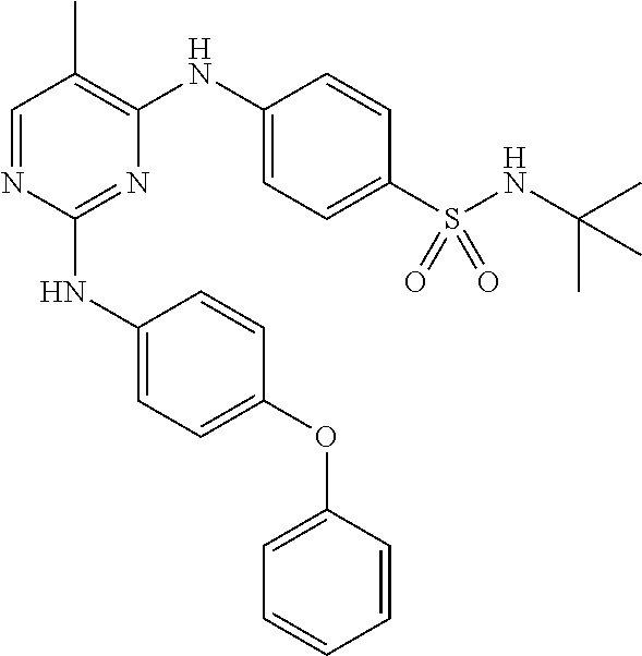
C1=NC(NC2=CC=C(OC3=CC=CC=C3)C=C2)=NC(NC2=CC=C(S(NC(C)(C)C)(=O)=O)C=C2)=C1C
